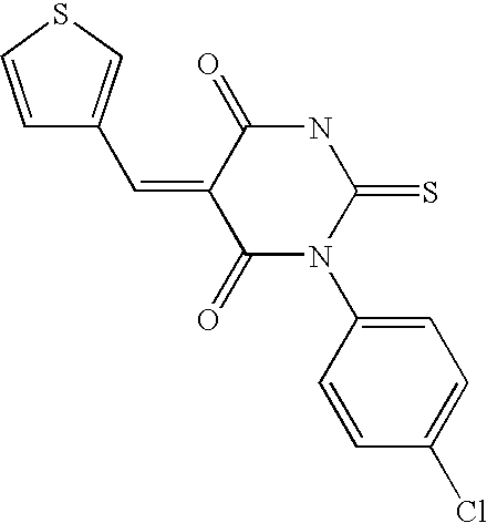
C(=C1C(=O)NC(=S)N(C2=CC=C(Cl)C=C2)C1=O)C1=CSC=C1
